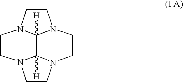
C1CN2C3([H])C4([H])N(CCN4CCN13)CC2
